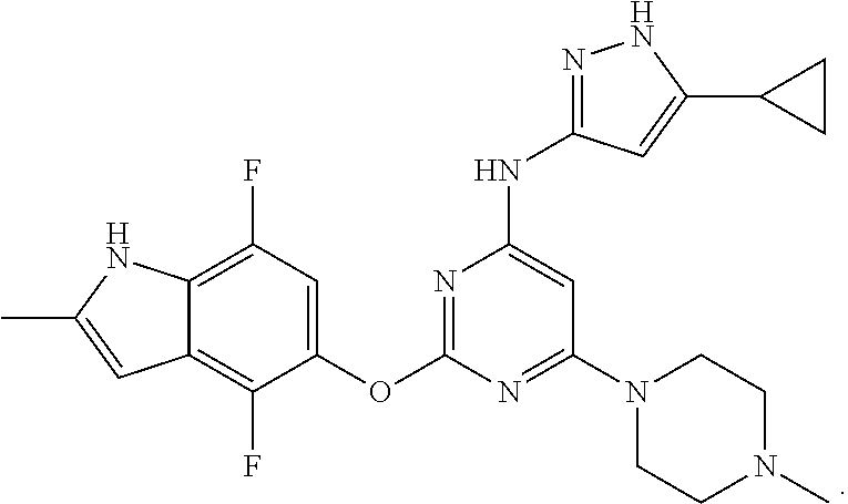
C12=C(F)C(OC3=NC(NC4=NNC(C5CC5)=C4)=CC(N4CCN(C)CC4)=N3)=CC(F)=C1NC(C)=C2
